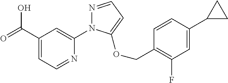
C(C1=CC=NC(N2N=CC=C2OCC2=C(F)C=C(C3CC3)C=C2)=C1)(=O)O
